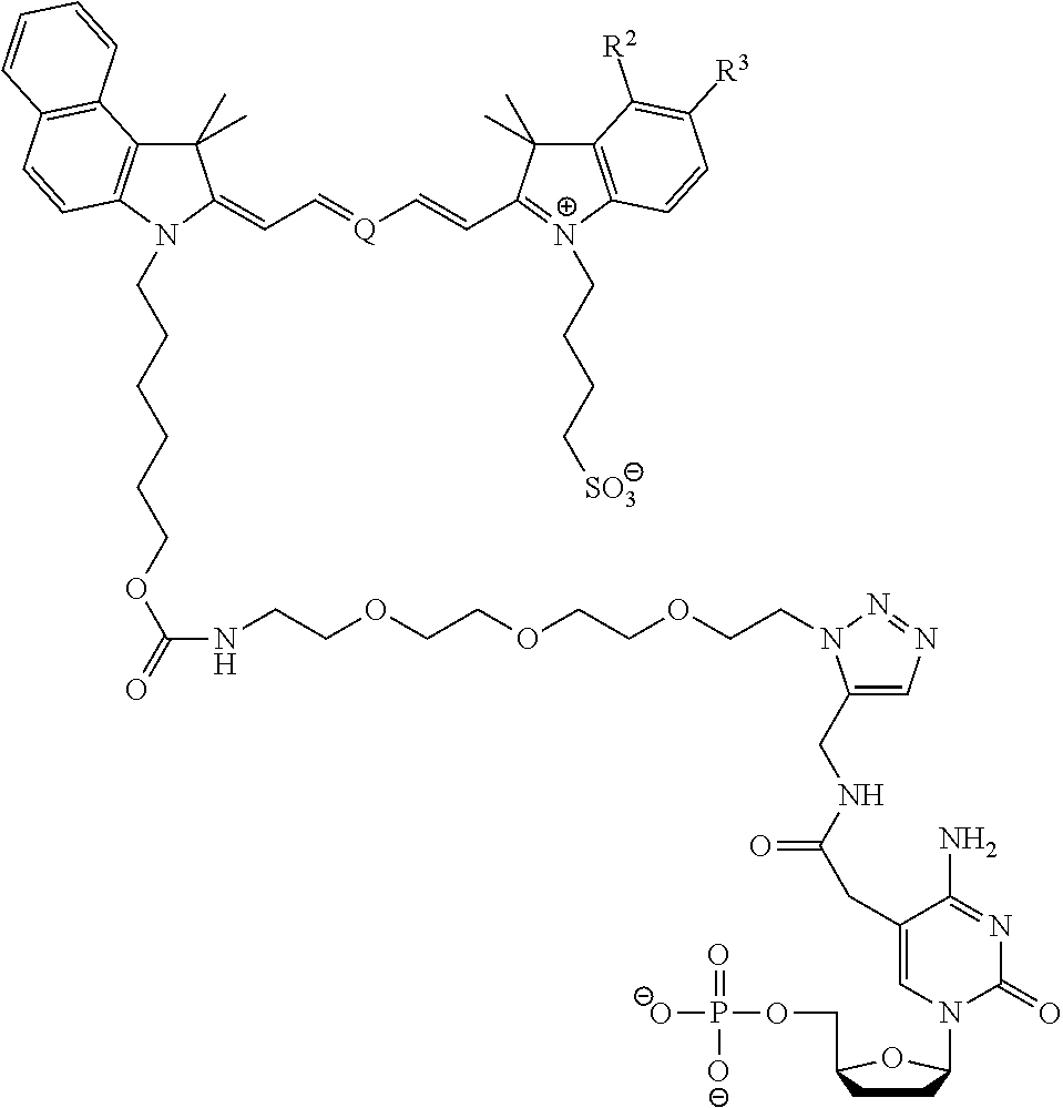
C1(C)(C)C2=C(N(CCCCCCOC(=O)NCCOCCOCCOCCN3C(CNC(=O)CC4=CN(C5CCC(COP([O-])(=O)[O-])O5)C(=O)N=C4N)=CN=N3)C1=CC=[Q]C=CC1=[N+](CCCC[SO3])C3=C(C1(C)C)C([R2])=C([R3])C=C3)C=CC1=C2C=CC=C1
